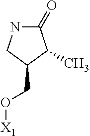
C1(=O)NCC(CO[X1])C1C
